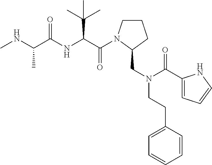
C1CN(C(=O)C(C(C)(C)C)NC(=O)C(C)NC)C(CN(C(=O)C2=CC=CN2)CCC2=CC=CC=C2)C1
